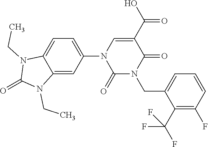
C1=C(N2C(=O)N(CC3=CC=CC(F)=C3C(F)(F)F)C(=O)C(C(O)=O)=C2)C=C2C(=C1)N(CC)C(=O)N2CC
